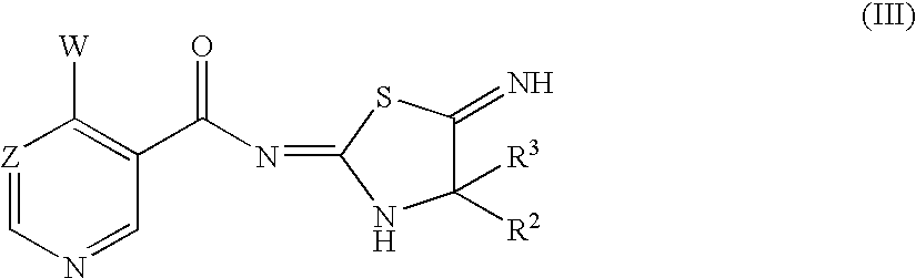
[Z]1=CN=CC(C(N=C2SC(=N)C([R2])([R3])N2)=O)=C1[W]
